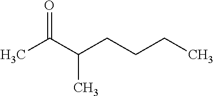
CC(C(CCCC)C)=O
